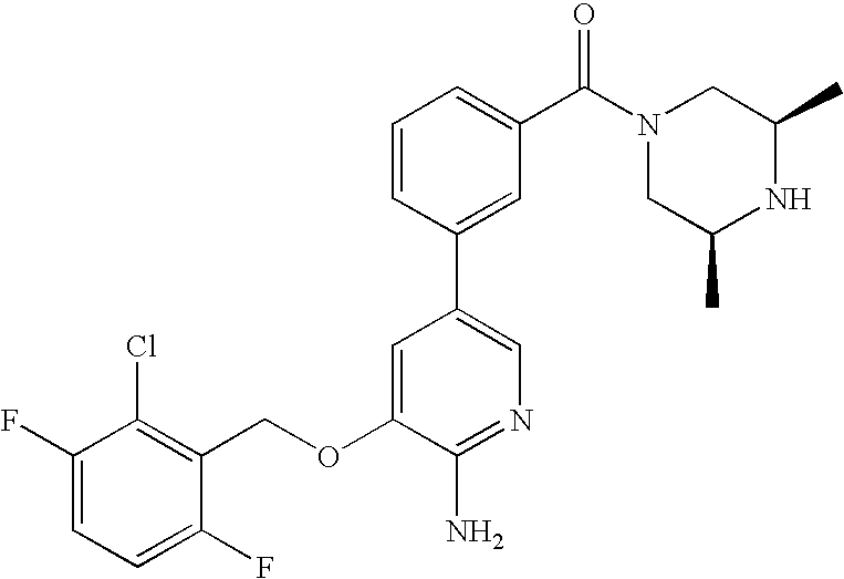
C1(F)=CC=C(F)C(COC2=CC(C3=CC(C(N4CC(C)NC(C)C4)=O)=CC=C3)=CN=C2N)=C1Cl
